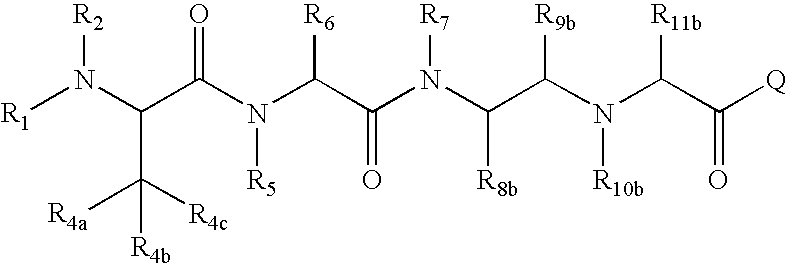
[R1]N(C(C(N(C(C(N(C(C(N(C([R11b])C([Q])=O)[R10b])[R9b])[R8b])[R7])=O)[R6])[R5])=O)C([R4b])([R4a])[R4c])[R2]
